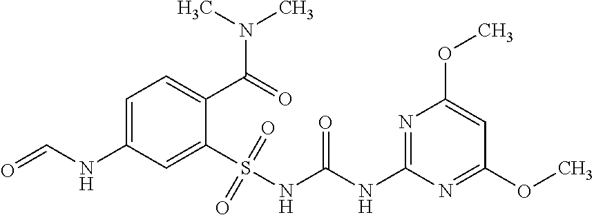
C(NC1=CC=C(C(=O)N(C)C)C(S(NC(NC2=NC(OC)=CC(OC)=N2)=O)(=O)=O)=C1)=O
